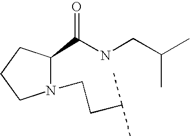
N1(CCC(C)C)C(C(NCC(C)C)=O)CCC1
